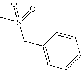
C1(CS(=O)(C)=O)=CC=CC=C1
